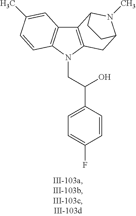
C12=C(N(CC(C3=CC=C(F)C=C3)O)C3=C1C=C(C)C=C3)CC1N(C)C2CC1
